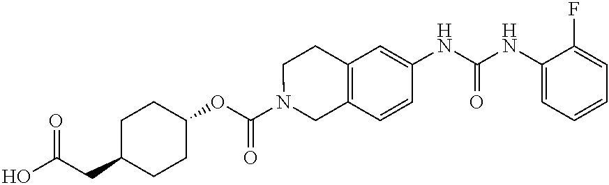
C(CC1CCC(OC(N2CC3=C(CC2)C=C(NC(NC2=CC=CC=C2F)=O)C=C3)=O)CC1)(O)=O
